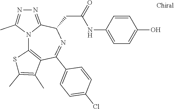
C1=C(NC(CC2C3=NN=C(C)N3C3=C(C(C4=CC=C(Cl)C=C4)=N2)C(C)=C(C)S3)=O)C=CC(O)=C1
